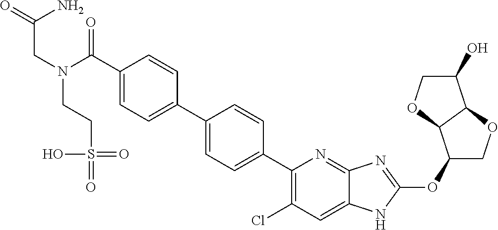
C(=O)(C1=CC=C(C2=CC=C(C3=C(Cl)C=C4C(=N3)N=C(OC3COC5C3OCC5O)N4)C=C2)C=C1)N(CC(=O)N)CCS(O)(=O)=O
